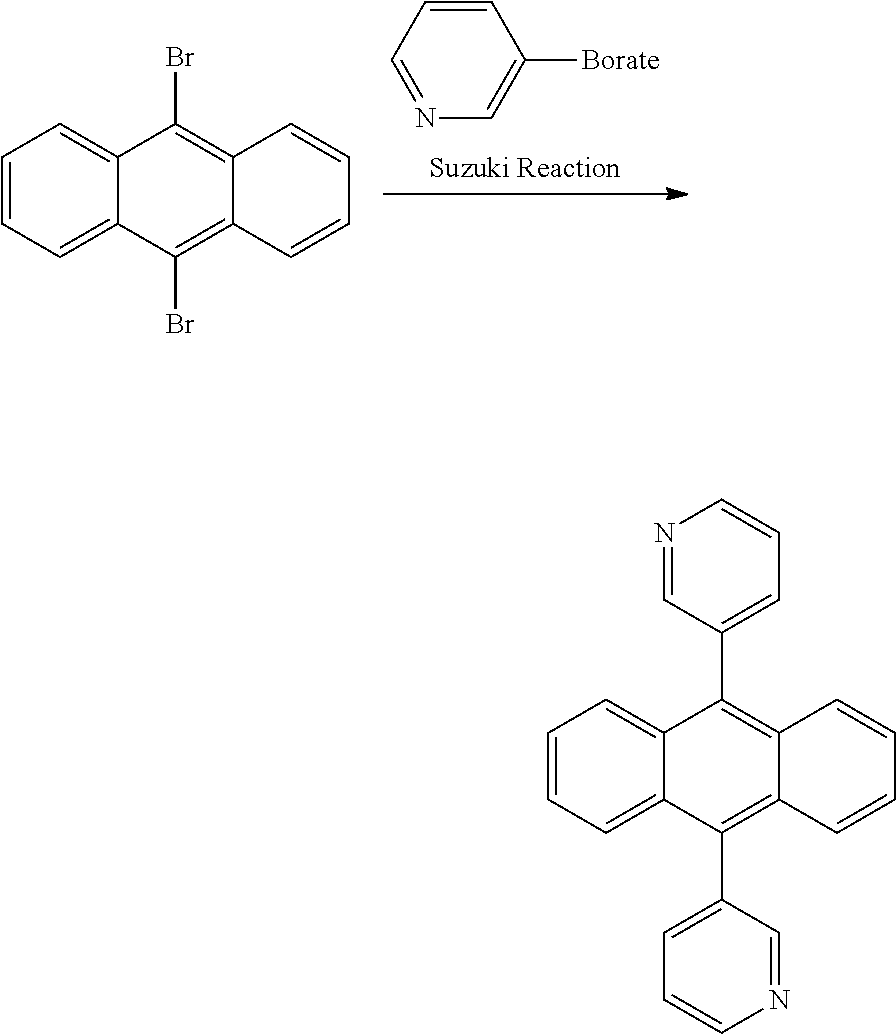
C1=CC=NC=C1[Borate].C1=CC=C2C(=C1)C(Br)=C1C(=C2Br)C=CC=C1.C1=CC=C2C(=C1)C(C1=CC=CN=C1)=C1C(=C2C2=CC=CN=C2)C=CC=C1
